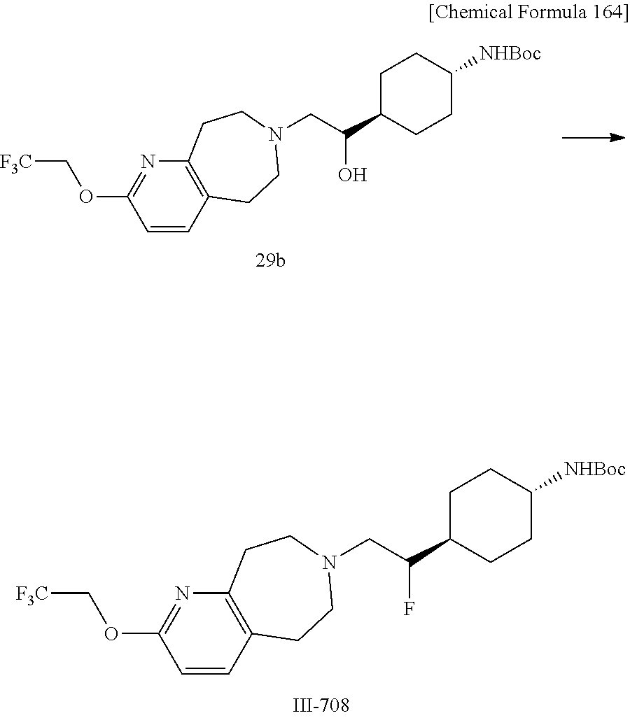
O(C[F3C])C1=NC2=C(CCN(CC(C3CCC([NHBoc])CC3)F)CC2)C=C1.O(C[F3C])C1=NC2=C(CCN(CC(C3CCC([NHBoc])CC3)O)CC2)C=C1
